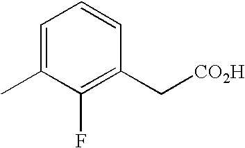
C1=C(C)C(F)=C(C[CO2H])C=C1
